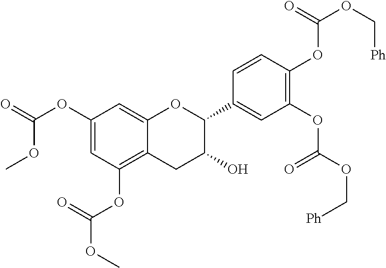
C1=C(OC(=O)OC)C=C2C(=C1OC(=O)OC)CC(O)C(C1=CC(OC(=O)OC[Ph])=C(OC(=O)OC[Ph])C=C1)O2
